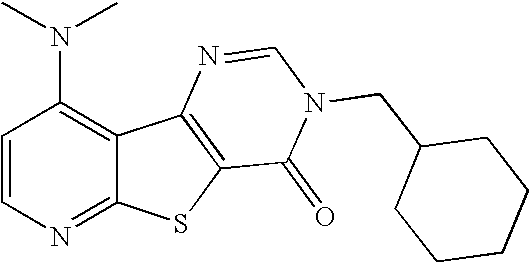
C1(N(C)C)=C2C(=NC=C1)SC1=C2N=CN(CC2CCCCC2)C1=O
